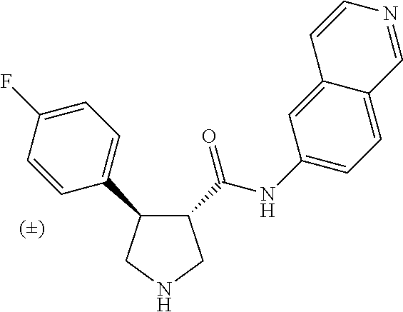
C1(C(NC2=CC=C3C(=C2)C=CN=C3)=O)C(C2=CC=C(F)C=C2)CNC1
